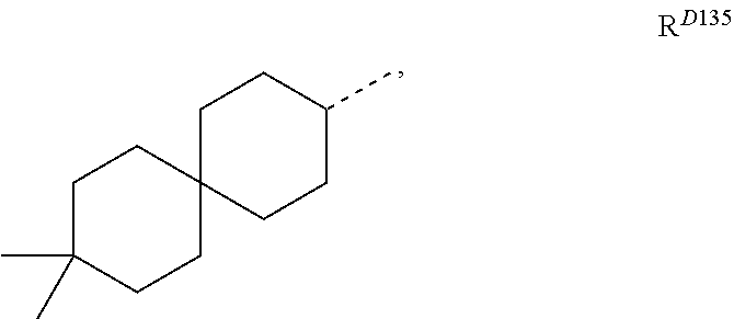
C1C(C)(C)CCC2(C1)CCC(C)CC2
